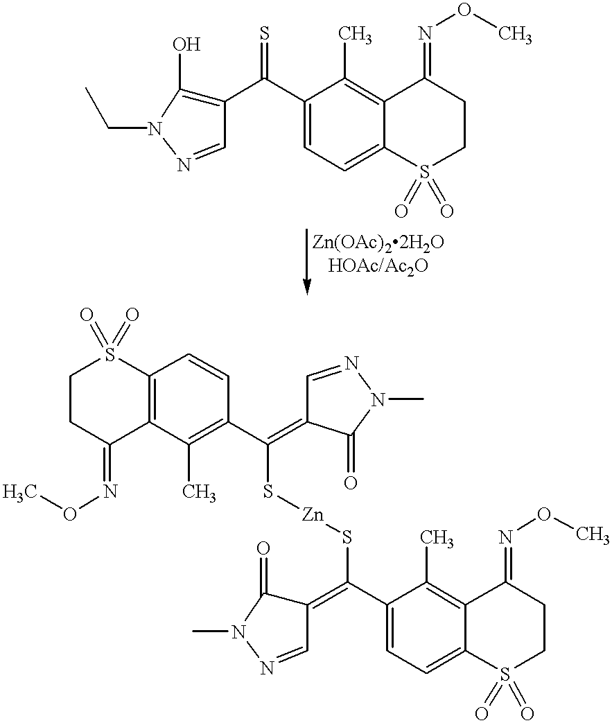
C1(C(C2=CC=C3C(=C2C)C(=NOC)CCS3(=O)=O)=S)=C(O)N(CC)N=C1.C1CC(=NOC)C2=C(S1(=O)=O)C=CC(C(S[Zn]SC(C1=CC=C3C(=C1C)C(=NOC)CCS3(=O)=O)=C1C(=O)N(C)N=C1)=C1C=NN(C)C1=O)=C2C
